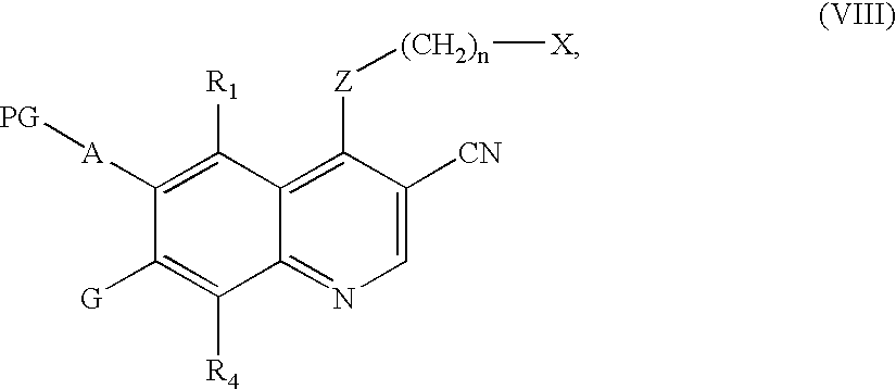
C1=C([CN])C([Z][(CH2)n][X])=C2C(=N1)C([R4])=C([G])C([A][PG])=C2[R1]
